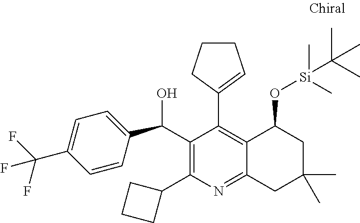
C1(C(O)C2=CC=C(C(F)(F)F)C=C2)=C(C2CCC2)N=C2C(=C1C1=CCCC1)C(O[Si](C(C)(C)C)(C)C)CC(C)(C)C2
